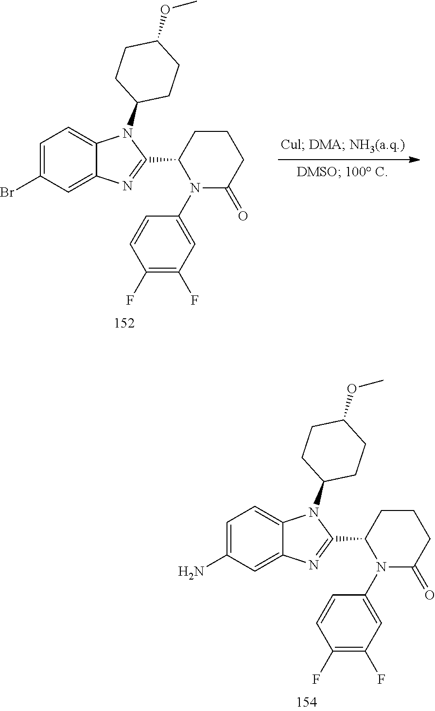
C1=C(Br)C=C2C(=C1)N(C1CCC(OC)CC1)C(C1N(C3=CC(F)=C(F)C=C3)C(=O)CCC1)=N2.C1=C(N)C=C2C(=C1)N(C1CCC(OC)CC1)C(C1N(C3=CC(F)=C(F)C=C3)C(=O)CCC1)=N2
